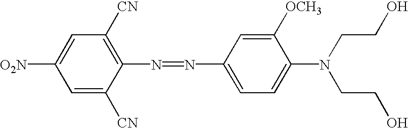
C1=C([CN])C(N=NC2=CC=C(N(CCO)CCO)C([OCH3])=C2)=C([CN])C=C1[O2N]
